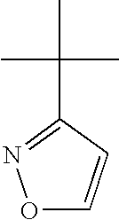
O1C=CC(C(C)(C)C)=N1
